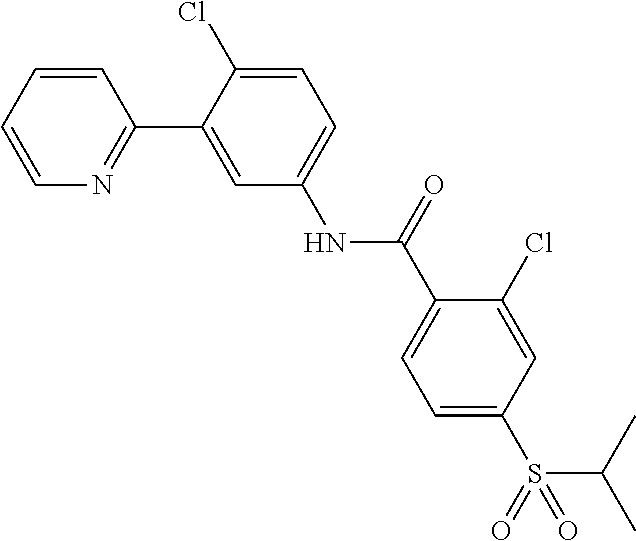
C1=CC=CN=C1C1=CC(NC(C2=CC=C(S(C(C)C)(=O)=O)C=C2Cl)=O)=CC=C1Cl
